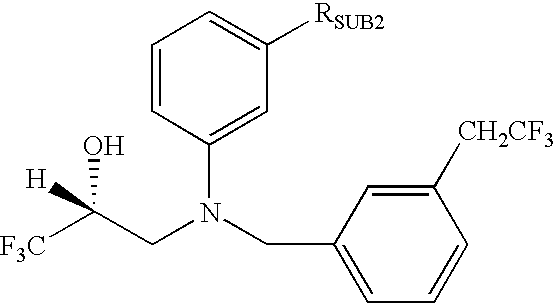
[F3C]C(CN(CC1=CC=CC([CH2CF3])=C1)C1=CC([RSUB2])=CC=C1)(O)[H]
